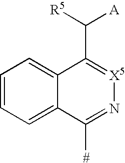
C1=CC=C2C(=C1)C(C([R5])[A])=[X5]N=C2[#]
